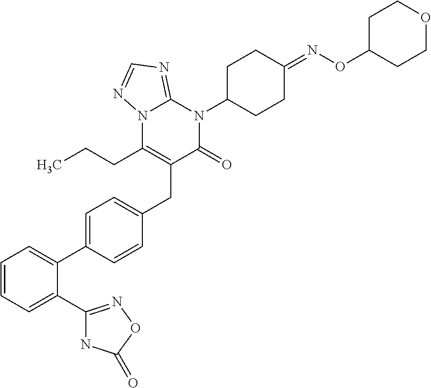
C1=CC=C(C2=NOC(=O)N2)C(C2=CC=C(CC3=C(CCC)N4C(=NC=N4)N(C4CCC(=NOC5CCOCC5)CC4)C3=O)C=C2)=C1
